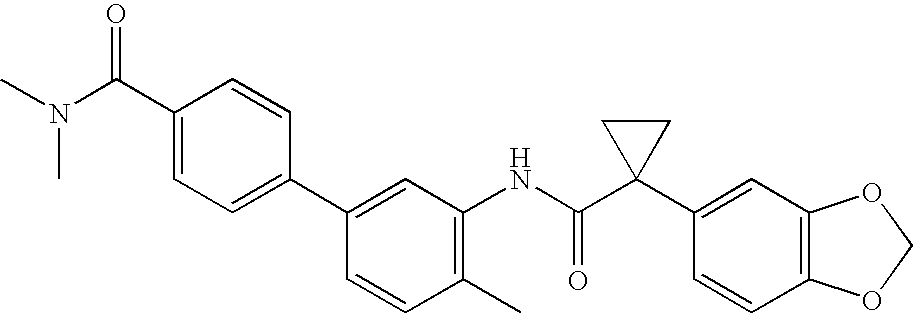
C1(C2=CC=C(C(N(C)C)=O)C=C2)=CC(NC(C2(C3=CC4=C(C=C3)OCO4)CC2)=O)=C(C)C=C1
